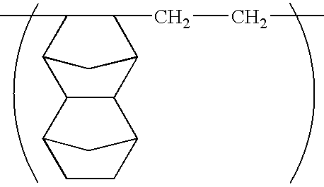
C(CC)C1C2CC(C1C)C1C2C2CCC1C2
